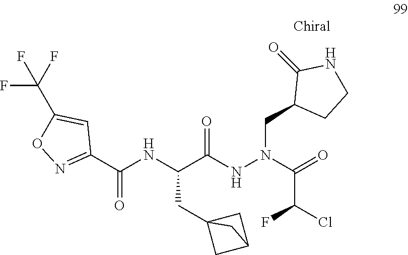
C(C(NN(C(=O)C(Cl)F)CC1CCNC1=O)=O)(NC(C1=NOC(C(F)(F)F)=C1)=O)CC12CC(C1)C2
